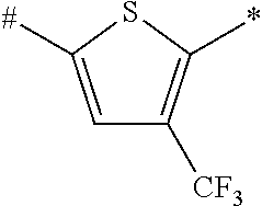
C1=C([#])SC(*)=C1[CF3]
